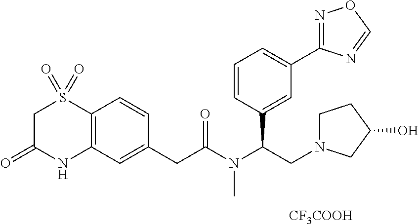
C1C(=O)NC2=C(S1(=O)=O)C=CC(CC(N(C(CN1CCC(O)C1)C1=CC(C3=NOC=N3)=CC=C1)C)=O)=C2.[CF3COOH]
